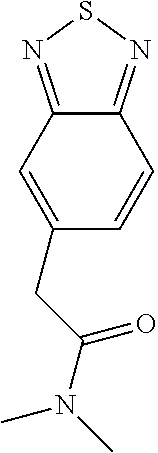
C12=NSN=C1C=C(CC(N(C)C)=O)C=C2
